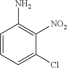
ClC1=CC=CC(N)=C1[NO2]
